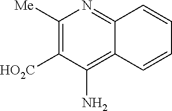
C12=C(N)C([HO2C])=C([Me])N=C1C=CC=C2
